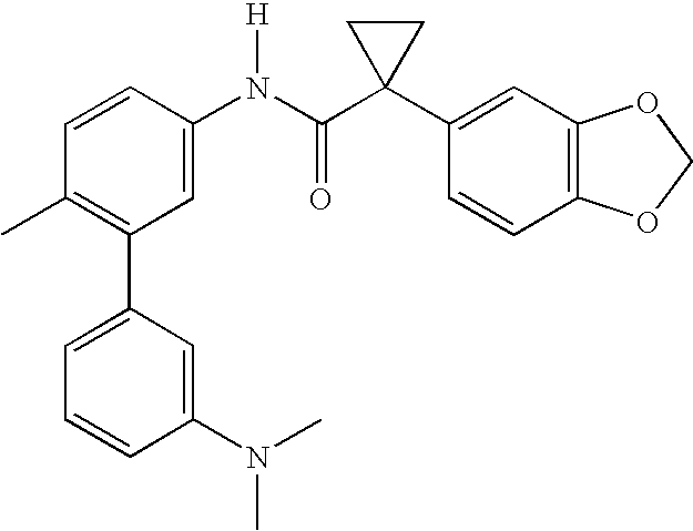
C1=CC(N(C(C2(C3=CC4=C(C=C3)OCO4)CC2)=O)[H])=CC(C2=CC=CC(N(C)C)=C2)=C1C
